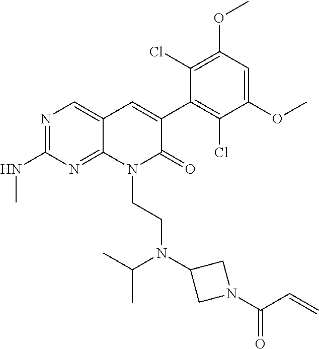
C1(NC)=NC=C2C(=N1)N(CCN(C1CN(C(C=C)=O)C1)C(C)C)C(=O)C(C1=C(Cl)C(OC)=CC(OC)=C1Cl)=C2
